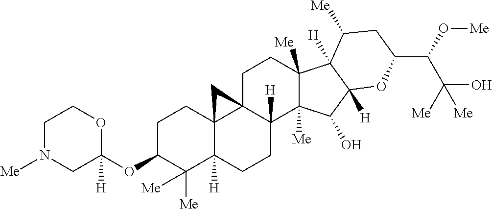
N1([Me])CC(OC2C([Me])([Me])C3([H])C4(CC2)C2(CCC5([Me])C([Me])(C(O)C6([H])C5([H])C([Me])CC(C(C(O)([Me])[Me])O[Me])O6)C2([H])CC3)C4)([H])OCC1
